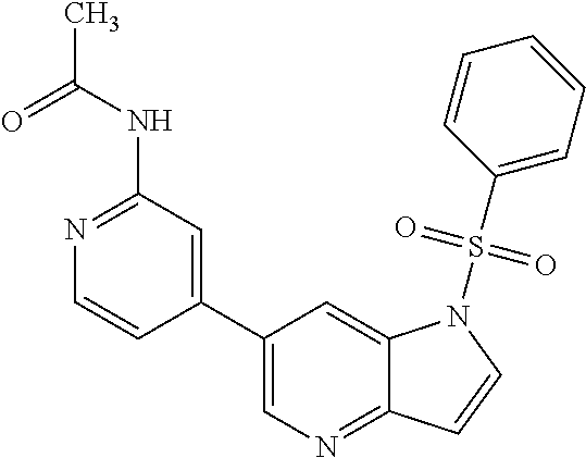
N1=C(NC(C)=O)C=C(C2=CN=C3C(=C2)N(S(C2=CC=CC=C2)(=O)=O)C=C3)C=C1
